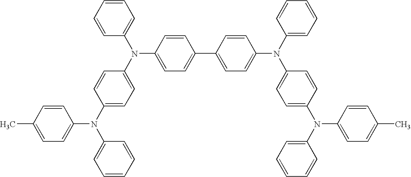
C1=CC=CC(N(C2=CC=C(N(C3=CC=CC=C3)C3=CC=C(C)C=C3)C=C2)C2=CC=C(C3=CC=C(N(C4=CC=CC=C4)C4=CC=C(N(C5=CC=CC=C5)C5=CC=C(C)C=C5)C=C4)C=C3)C=C2)=C1
